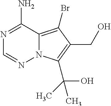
N1=C(N)C2=C(Br)C(CO)=C(C(C)(C)O)N2N=C1
